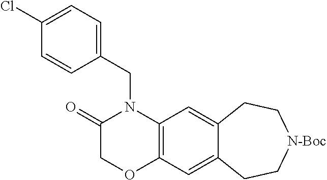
C1(=O)COC2=C(N1CC1=CC=C(Cl)C=C1)C=C1C(=C2)CC[N-Boc]CC1
